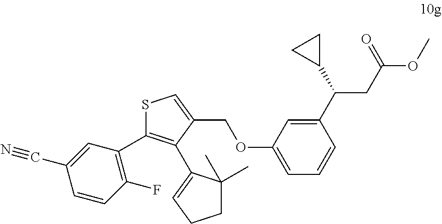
C1(C(C2CC2)CC(OC)=O)=CC(OCC2=CSC(C3=C(F)C=CC(C#N)=C3)=C2C2=CCCC2(C)C)=CC=C1
